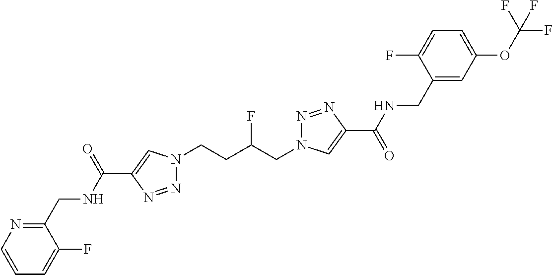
C1(C(NCC2=NC=CC=C2F)=O)=CN(CCC(CN2N=NC(C(=O)NCC3=CC(OC(F)(F)F)=CC=C3F)=C2)F)N=N1
